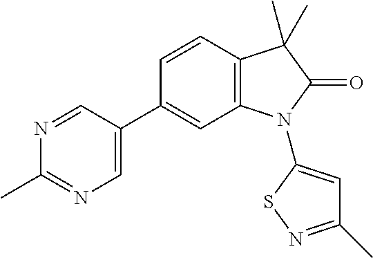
C12=C(C=CC(C3=CN=C(C)N=C3)=C1)C(C)(C)C(=O)N2C1=CC(C)=NS1
